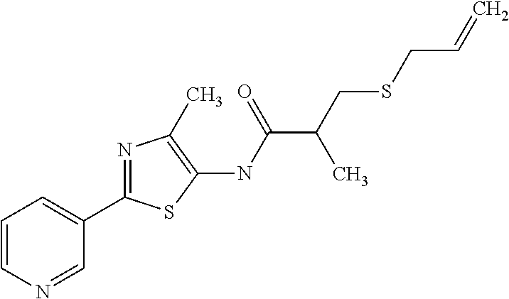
C1=CN=CC(C2=NC(C)=C(NC(=O)C(C)CSCC=C)S2)=C1
